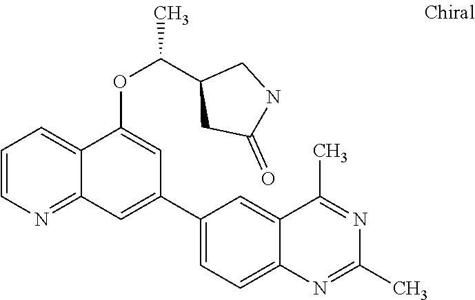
C1=CN=C2C(=C1)C(OC(C1CC(=O)NC1)C)=CC(C1=CC=C3C(=C1)C(C)=NC(C)=N3)=C2
